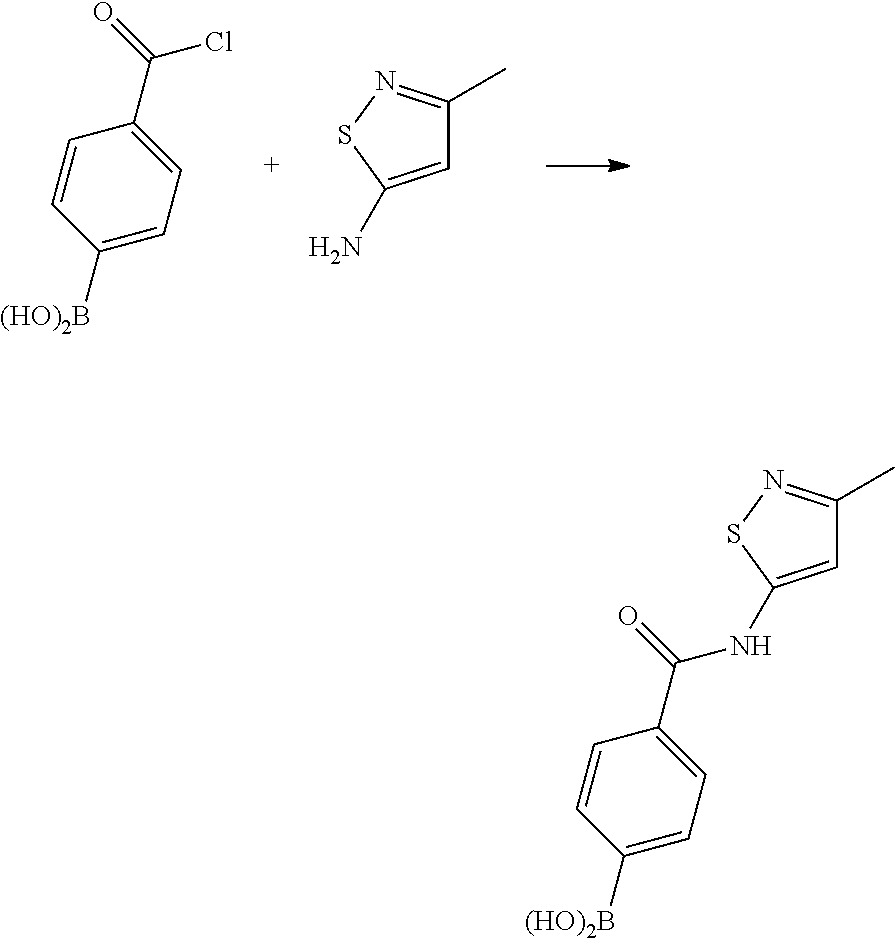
C1([(HO)2B])=CC=C(C(=O)Cl)C=C1.C1=C(N)SN=C1C.C1([(HO)2B])=CC=C(C(=O)NC2=CC(C)=NS2)C=C1
